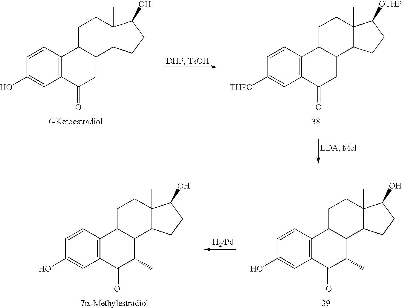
C12=C(C=CC(O)=C1)C1C(CC2=O)C2C(C)(CC1)C(O)CC2.C12=C(C=CC([THPO])=C1)C1C(CC2=O)C2C(C)(CC1)C([OTHP])CC2.C12=C(C=CC(O)=C1)C1C(C(C)C2=O)C2C(C)(CC1)C(O)CC2.C12=C(C=CC(O)=C1)C1C(C(C)C2=O)C2C(C)(CC1)C(O)CC2
